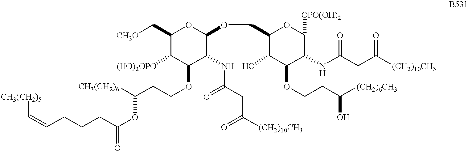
[CH3(CH2)5]C=CCCCC(OC([CH3(CH2)6])CCOC1C(NC(=O)CC(=O)[(CH2)10CH3])C(OCC2C(O)C(OCCC([(CH2)6CH3])O)C(NC(CC([(CH2)10CH3])=O)=O)C([OPO(OH)2])O2)OC(C[CH3O])C1[(HO)2OPO])=O
